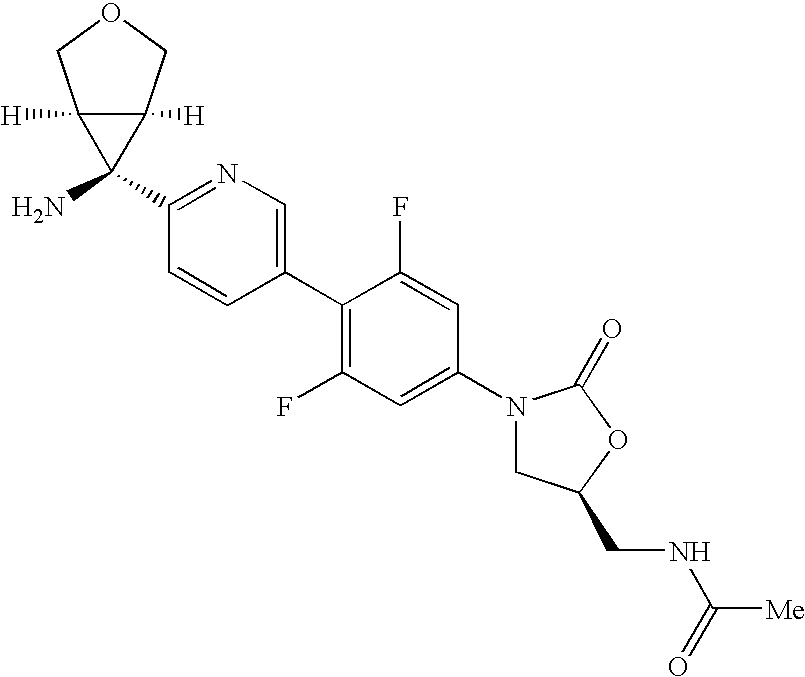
C1(N2CC(CNC([Me])=O)OC2=O)=CC(F)=C(C2=CN=C(C3(N)C4([H])C3([H])COC4)C=C2)C(F)=C1
